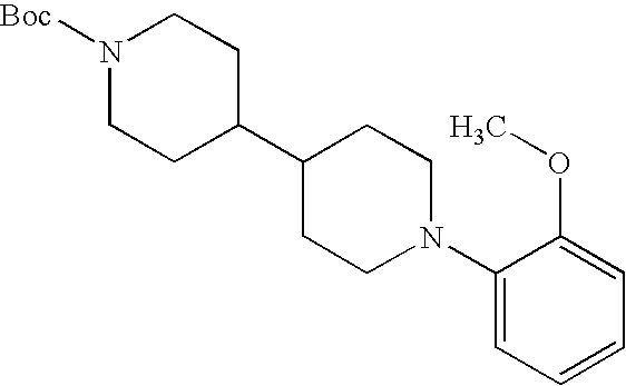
[Boc]N1CCC(C2CCN(C3=CC=CC=C3OC)CC2)CC1
